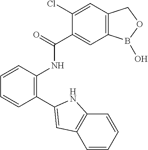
C1(Cl)=CC2=C(C=C1C(=O)NC1=C(C3=CC4=C(C=CC=C4)N3)C=CC=C1)B(O)OC2
